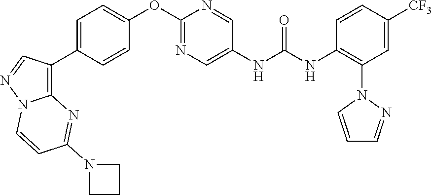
C1=C(C2=C3N(N=C2)C=CC(N2CCC2)=N3)C=CC(OC2=NC=C(NC(NC3=C(N4C=CC=N4)C=C([CF3])C=C3)=O)C=N2)=C1
